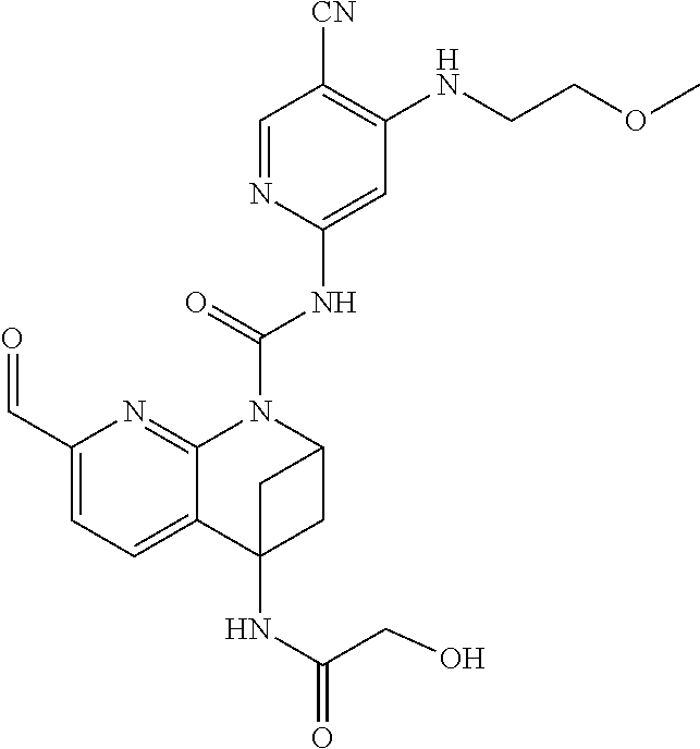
C1(C=O)=CC=C2C(=N1)N(C(NC1=CC(NCCOC)=C([CN])C=N1)=O)C1CC2(NC(CO)=O)C1
